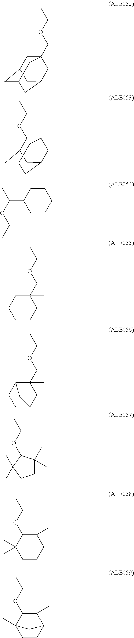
C1C2CC3CC(CC1(COCC)C3)C2.C1(OCC)C2CC3CC(CC1C3)C2.C1CC(C(OCC)C)CCC1.C1(C)(COCC)CCCCC1.C1(C)(COCC)C2CCC(C1)C2.O(CC)C1C(C)(C)CCC1(C)C.C1CCC(C)(C)C(OCC)C1(C)C.C1CC2C(C)(C)C(OCC)C1(C)C2
